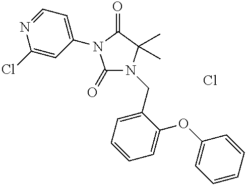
C1(=O)N(CC2=CC=CC=C2OC2=CC=CC=C2)C(C)(C)C(=O)N1C1=CC=NC(Cl)=C1.Cl
